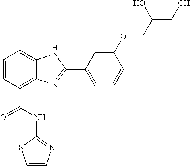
C1=CC(C(=O)NC2=NC=CS2)=C2C(=C1)NC(C1=CC=CC(OCC(CO)O)=C1)=N2
